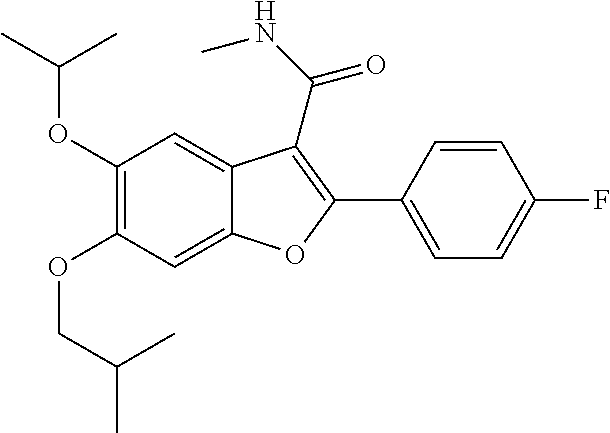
C12=CC(OC(C)C)=C(OCC(C)C)C=C1OC(C1=CC=C(F)C=C1)=C2C(NC)=O
